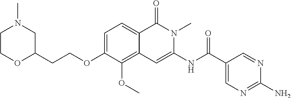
C1=C(OCCC2OCCN(C)C2)C(OC)=C2C(=C1)C(=O)N(C)C(NC(=O)C1=CN=C(N)N=C1)=C2
